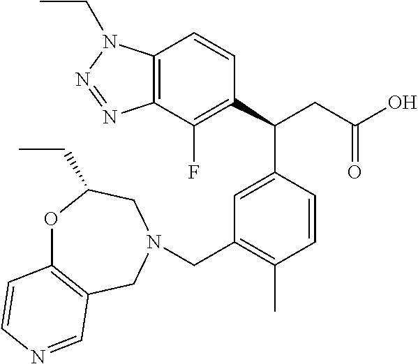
C1(C(CC(O)=O)C2=CC(CN3CC4=C(OC(CC)C3)C=CN=C4)=C(C)C=C2)=C(F)C2=C(C=C1)N(CC)N=N2
